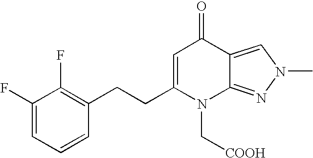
C1(F)=CC=CC(CCC2=CC(=O)C3=CN(C)N=C3N2C[COOH])=C1F
